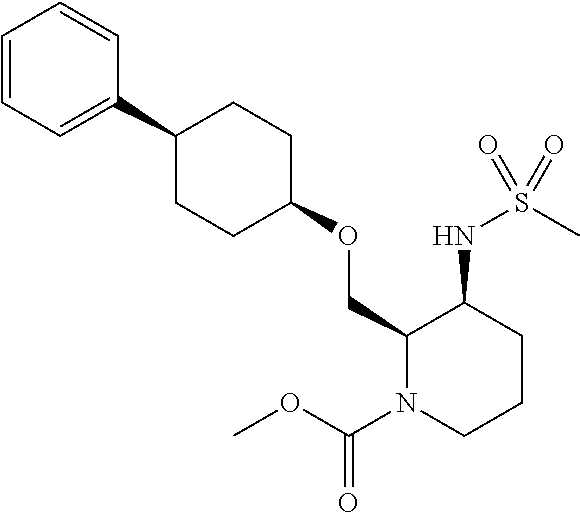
C1(C2=CC=CC=C2)CCC(OCC2N(C(OC)=O)CCCC2NS(C)(=O)=O)CC1
